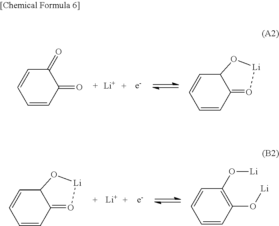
C1(=O)C(=O)C=CC=C1.[Li].C12=O[Li]OC1C=CC=C2.[Li].C1(O[Li])=C(O[Li])C=CC=C1.C12=O[Li]OC1C=CC=C2
